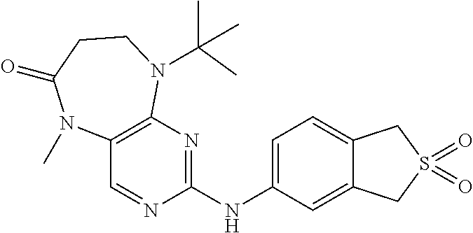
C12=CC=C(NC3=NC4=C(C=N3)N(C)C(=O)CCN4C(C)(C)C)C=C1CS(=O)(=O)C2
